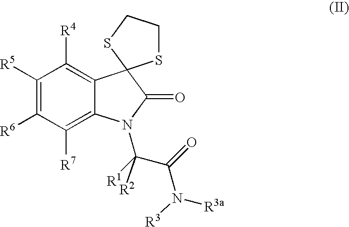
C1([R5])=C([R6])C([R7])=C2C(=C1[R4])C1(C(=O)N2C(C(=O)N([R3])[R3a])([R1])[R2])SCCS1
